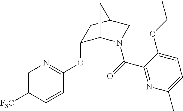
C1=C([F3C])C=CC(OC2C3N(C(=O)C4=NC(C)=CC=C4OCC)CC(C2)C3)=N1
